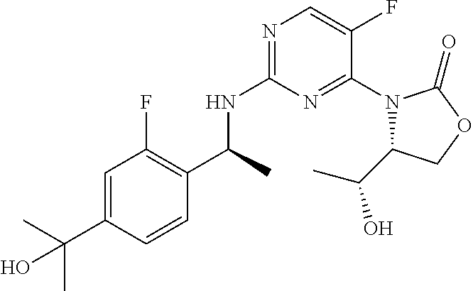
N1=C(NC(C)C2=C(F)C=C(C(C)(C)O)C=C2)N=C(N2C(C(C)O)COC2=O)C(F)=C1
